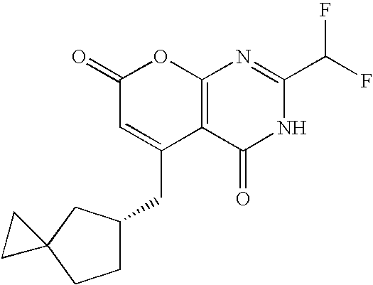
C1(=O)C=C(CC2CCC3(C2)CC3)C2=C(O1)N=C(C(F)F)NC2=O
